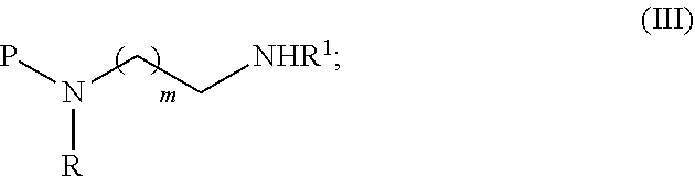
PN(CC[NHR1])[R]
